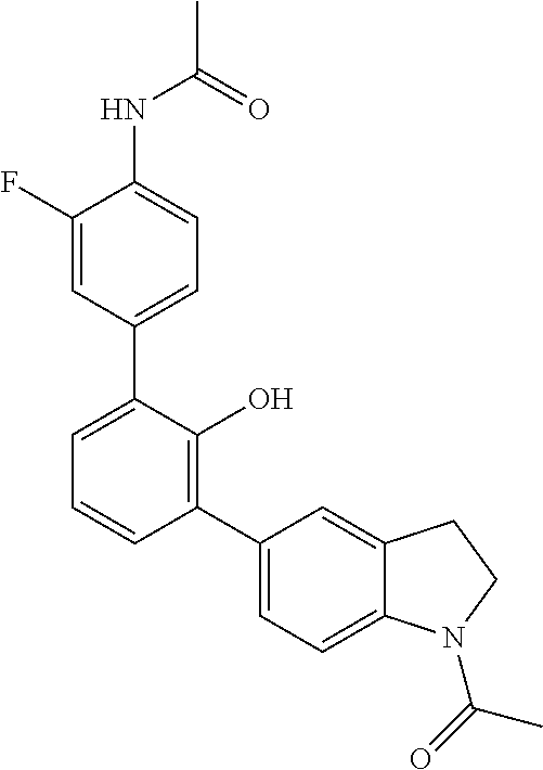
C1(NC(C)=O)=CC=C(C2=CC=CC(C3=CC=C4C(=C3)CCN4C(=O)C)=C2O)C=C1F
